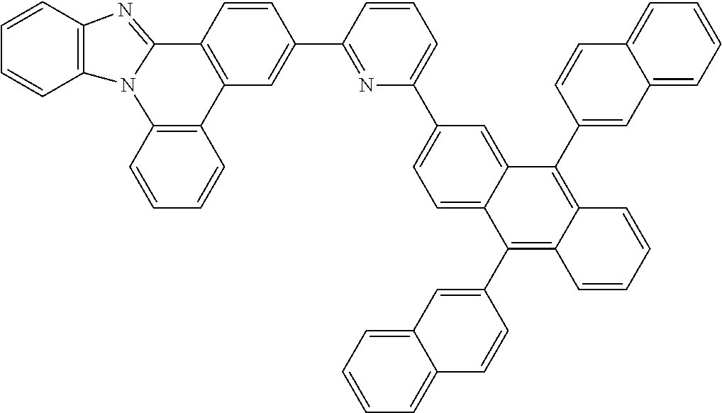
C1=CC2=C(C=C1)N1C(=NC3=C1C=CC=C3)C1=C2C=C(C2=NC(C3=CC=C4C(=C3)C(C3=CC5=CC=CC=C5C=C3)=C3C(=C4C4=CC5=CC=CC=C5C=C4)C=CC=C3)=CC=C2)C=C1
